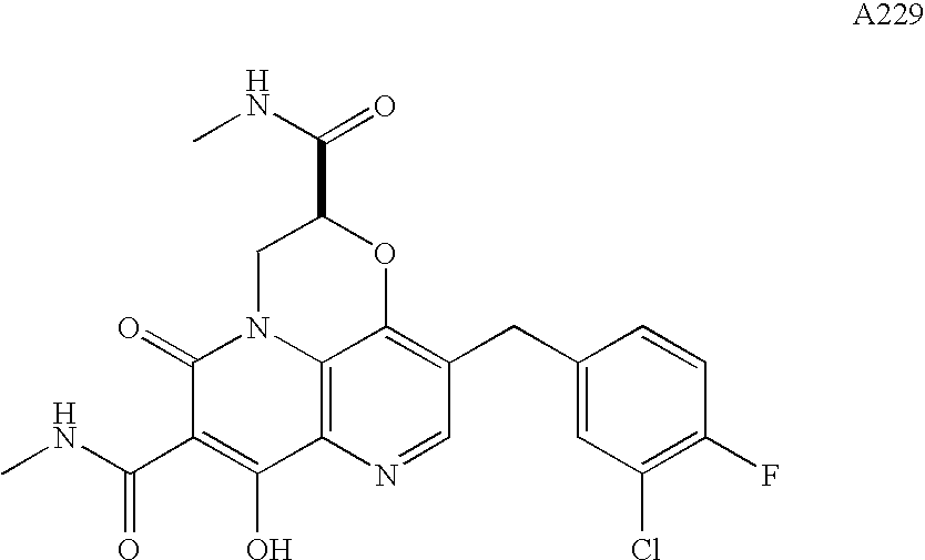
C1=NC2=C3C(=C1CC1=CC(Cl)=C(F)C=C1)OC(C(NC)=O)CN3C(=O)C(C(NC)=O)=C2O
